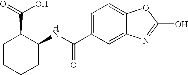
C1(NC(C2=CC=C3C(=C2)N=C(O)O3)=O)C(C(O)=O)CCCC1
